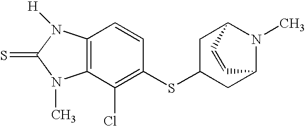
C12=C(C(Cl)=C(SC3CC4N(C)C(C3)C=C4)C=C1)N(C)C(=S)N2[H]
